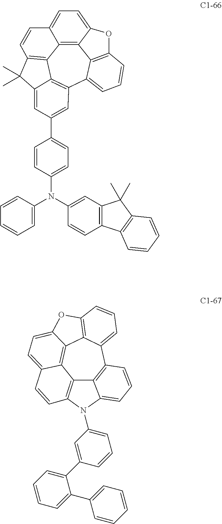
C12=C3C4=C5C(C)(C)C6=CC(C7=CC=C(N(C8=CC9=C(C=C8)C8=C(C9(C)C)C=CC=C8)C8=CC=CC=C8)C=C7)=CC(=C46)C4=CC=CC(=C14)OC2=CC=C3C=C5.C12=C3C=CC4=CC=C5C(=C14)C1=C(O5)C=CC=C1C1=C2C(=CC=C1)N3C1=CC=CC(C2=CC=CC=C2C2=CC=CC=C2)=C1
